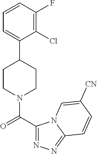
C1=CC(F)=C(Cl)C(C2CCN(C(C3=NN=C4N3C=C([CN])C=C4)=O)CC2)=C1
